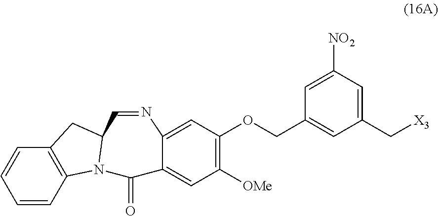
C(C1=CC([NO2])=CC(COC2=C([OMe])C=C3C(=C2)N=CC2N(C3=O)C3=C(C2)C=CC=C3)=C1)[X3]
